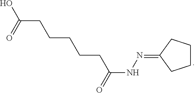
C(C(=O)O)CCCCC(NN=C1CCCC1)=O
